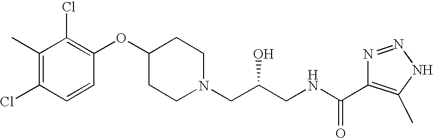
C1(C)=C(Cl)C=CC(OC2CCN(CC(CNC(C3=C(C)NN=N3)=O)O)CC2)=C1Cl
